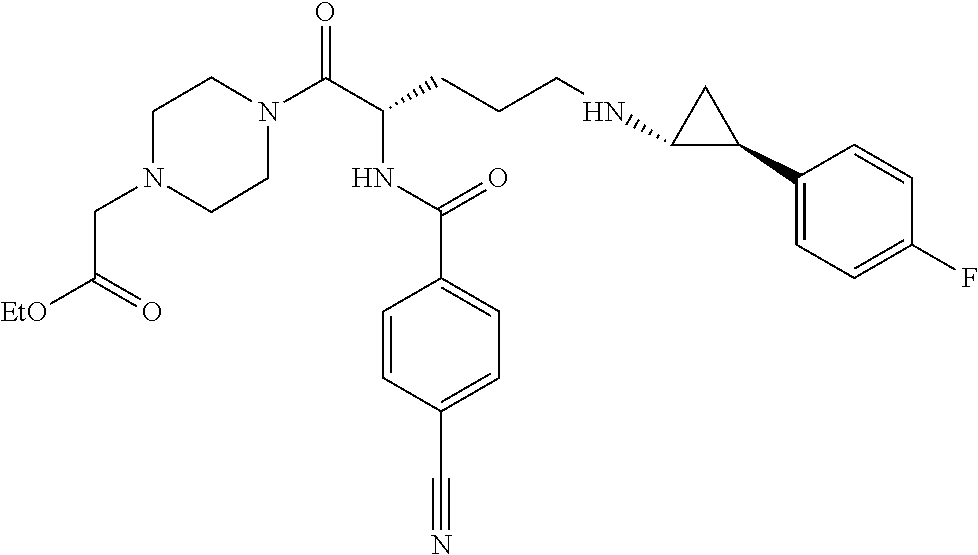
C1N(C(C(CCCNC2C(C3=CC=C(F)C=C3)C2)NC(C2=CC=C(C#N)C=C2)=O)=O)CCN(CC([EtO])=O)C1
